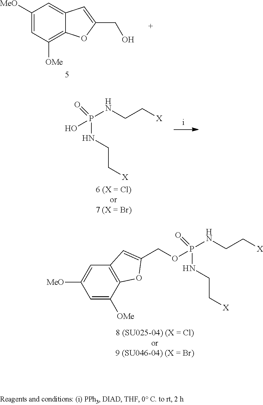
P(NCC[X])(OCC1=CC2=C(C([OMe])=CC([MeO])=C2)O1)(=O)NCC[X].C1([MeO])=CC([OMe])=C2C(=C1)C=C(CO)O2.P(NCC[X])(O)(=O)NCC[X]
